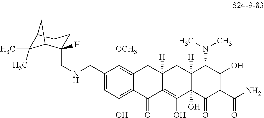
C1(CNCC2([H])C3C(C)(C)C(CC2)C3)=CC(O)=C2C(=C1[OCH3])CC1([H])C(=C(O)C3(O)C([H])(C1)C(N(C)C)C(O)=C(C(N)=O)C3=O)C2=O
